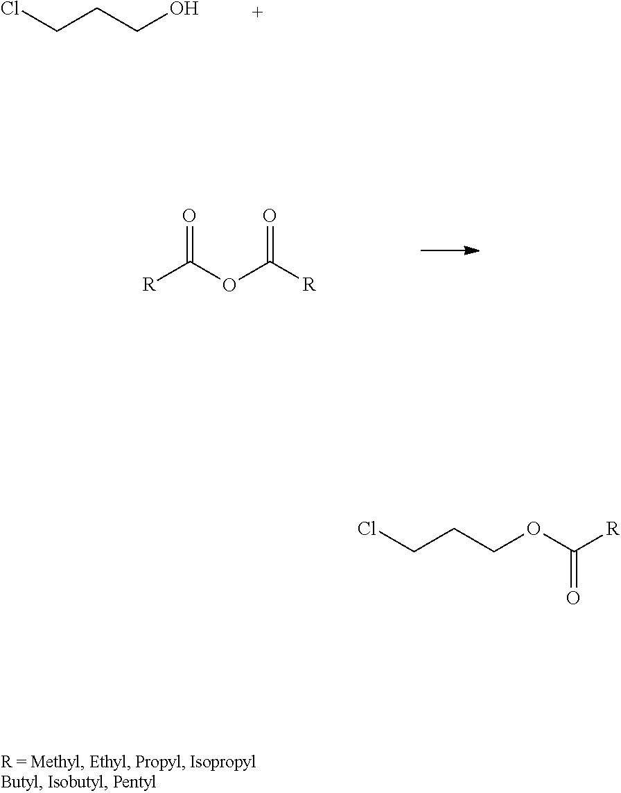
ClCCCO.[R]C(OC([R])=O)=O.ClCCCOC(=O)[R]
